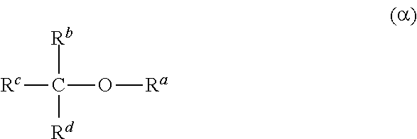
[Rc]C(O[Ra])([Rb])[Rd]
